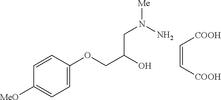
C1=C(OCC(O)CN([Me])N)C=CC([MeO])=C1.C(=C[COOH])[COOH]
